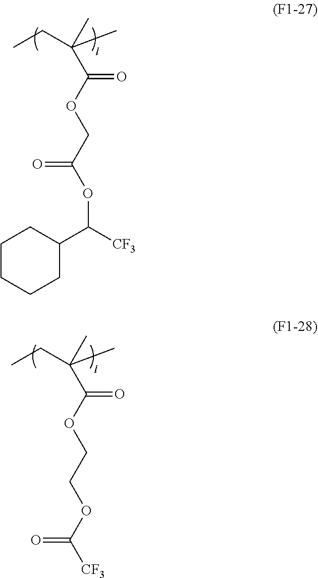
C(CC)(C)(C)C(OCC(OC(C1CCCCC1)[CF3])=O)=O.C(CC)(C)(C)C(OCCOC([CF3])=O)=O
